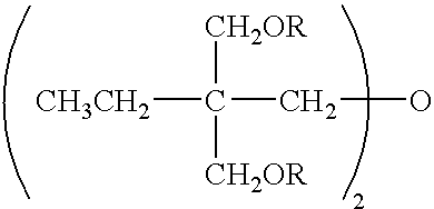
[CH3CH2]C(CO)([CH2OR])[CH2OR]
